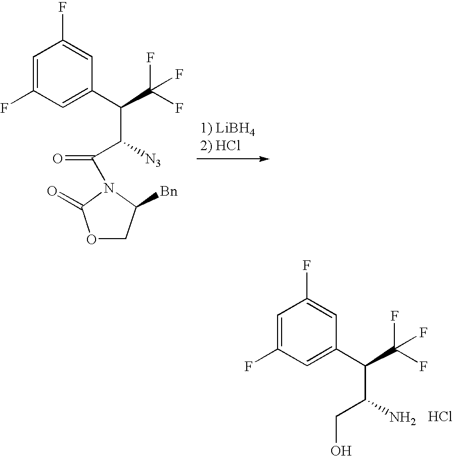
C1=C(F)C=C(C(C(F)(F)F)C([N3])C(=O)N2C([Bn])COC2=O)C=C1F.C1=C(F)C=C(C(C(F)(F)F)C(N)CO)C=C1F.Cl
